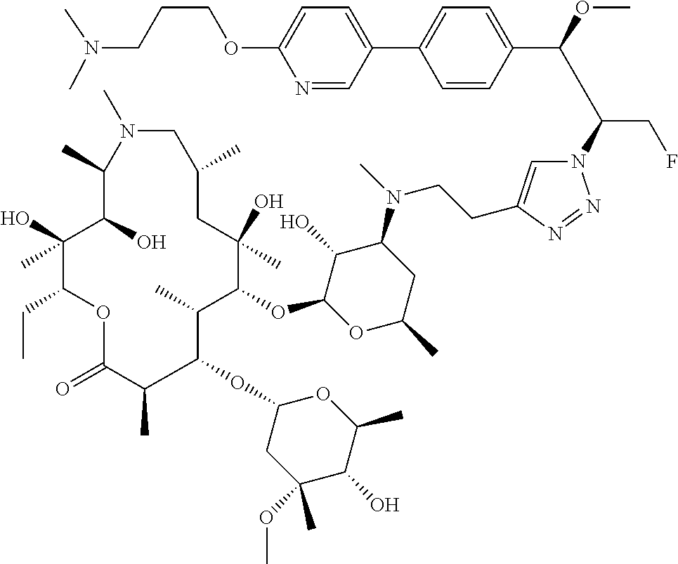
N1=NN(C(CF)C(C2=CC=C(C3=CC=C(OCCCN(C)C)N=C3)C=C2)OC)C=C1CCN(C1C(O)C(OC2C(C)C(OC3CC(OC)(C)C(O)C(C)O3)C(C)C(=O)OC(CC)C(O)(C)C(O)C(C)N(C)CC(C)CC2(O)C)OC(C)C1)C
